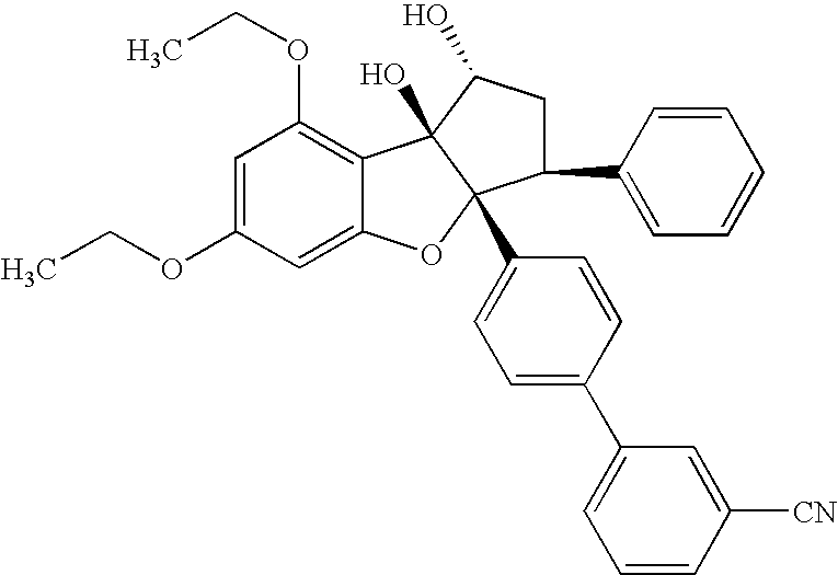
C1=C(OCC)C=C2C(=C1OCC)C1(O)C(C3=CC=C(C4=CC=CC([CN])=C4)C=C3)(O2)C(C2=CC=CC=C2)CC1O
